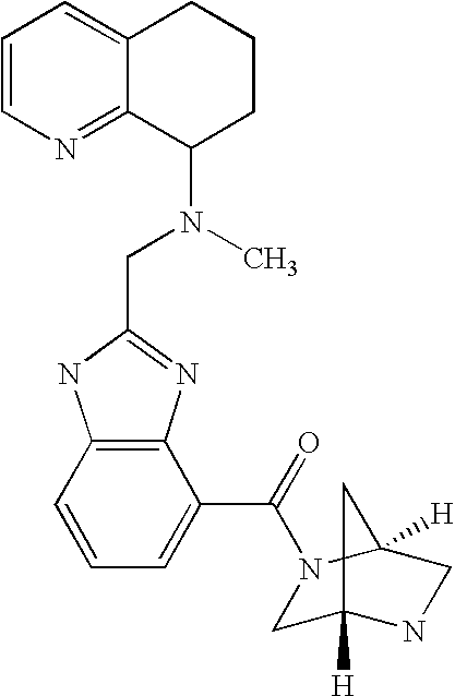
C1=CN=C2C(=C1)CCCC2N(C)CC1=NC2=C(N1)C=CC=C2C(=O)N1CC2([H])NCC1([H])C2
